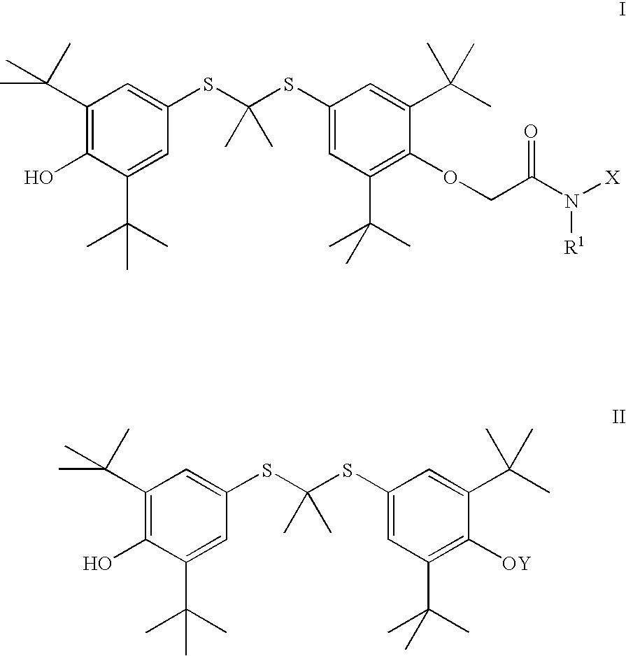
C1(C(C)(C)C)=C(O)C(C(C)(C)C)=CC(SC(SC2=CC(C(C)(C)C)=C(OCC(N([X])[R1])=O)C(C(C)(C)C)=C2)(C)C)=C1.C1(C(C)(C)C)=C(O)C(C(C)(C)C)=CC(SC(SC2=CC(C(C)(C)C)=C([OY])C(C(C)(C)C)=C2)(C)C)=C1
